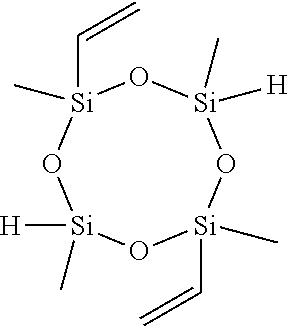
[Si]1([H])(C)O[Si](C)(C=C)O[Si](C)([H])O[Si](C=C)(C)O1
